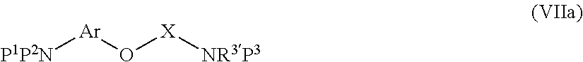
[P1P2N][Ar]O[X][NR3P3]
